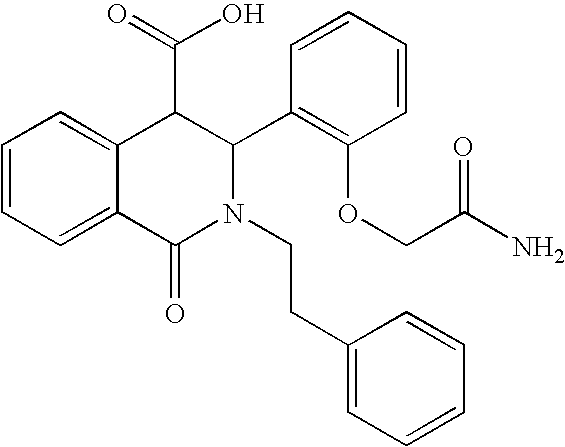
C1=CC=C2C(=C1)C(C(O)=O)C(C1=C(OCC(N)=O)C=CC=C1)N(CCC1=CC=CC=C1)C2=O
